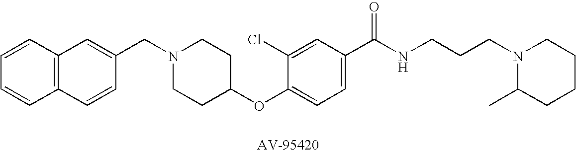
C1(CN2CCC(OC3=CC=C(C(NCCCN4C(C)CCCC4)=O)C=C3Cl)CC2)=CC2=C(C=C1)C=CC=C2
